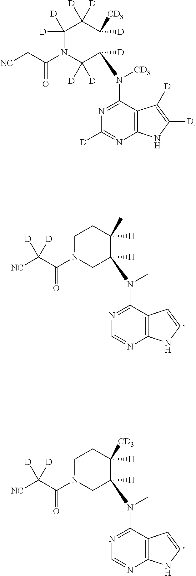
C12=C(C(N([CD3])C3([D])C([D])([D])N(C(C[NC])=O)C([D])([D])C([D])([D])C3([D])[CD3])=NC([D])=N1)C([D])=C([D])N2.C12=C(C(N(C)C3([H])CN(C(C([NC])([D])[D])=O)CCC3([H])C)=NC=N1)C=CN2.C12=C(C(N(C)C3([H])CN(C(C([NC])([D])[D])=O)CCC3([H])[CD3])=NC=N1)C=CN2
